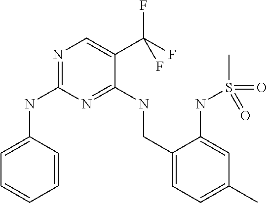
C1=CC(NC2=NC=C(C(F)(F)F)C(NCC3=CC=C(C)C=C3NS(=O)(C)=O)=N2)=CC=C1
